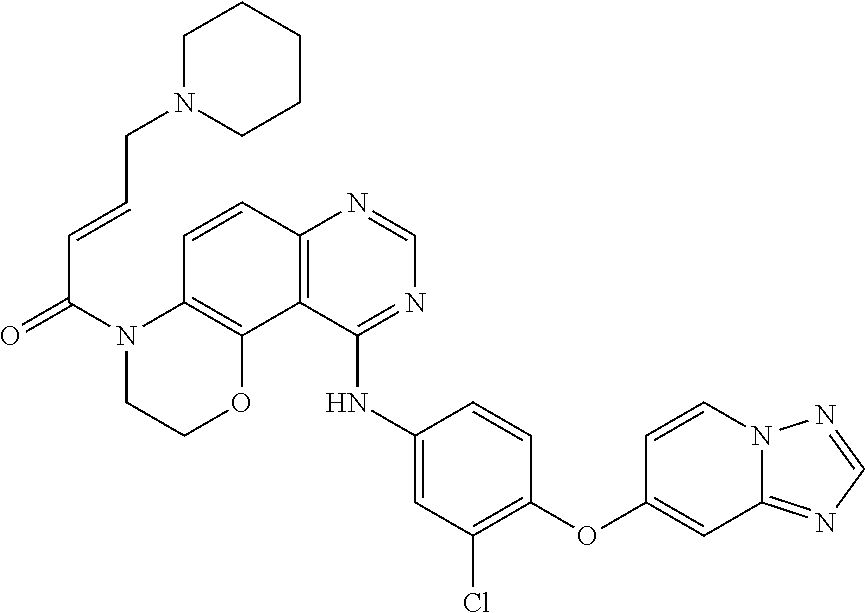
C1=NN2C=CC(OC3=C(Cl)C=C(NC4=NC=NC5=C4C4=C(C=C5)N(C(C=CCN5CCCCC5)=O)CCO4)C=C3)=CC2=N1
